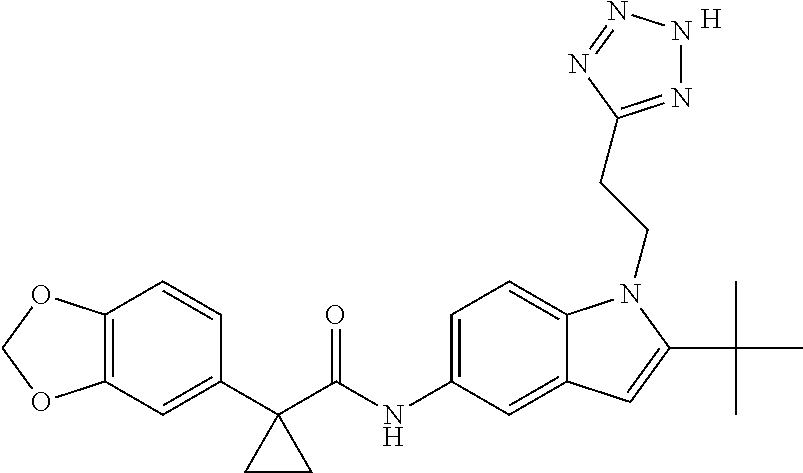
C1(C2(C(NC3=CC=C4C(=C3)C=C(C(C)(C)C)N4CCC3=NNN=N3)=O)CC2)=CC2=C(C=C1)OCO2.[H]
